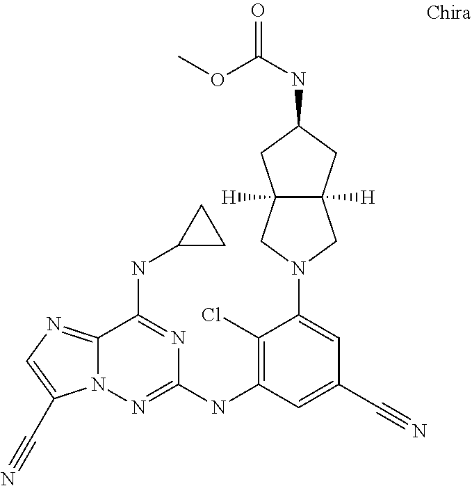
C12=NC=C(C#N)N1N=C(NC1=C(Cl)C(N3CC4([H])C([H])(C3)CC(NC(=O)OC)C4)=CC(C#N)=C1)N=C2NC1CC1
